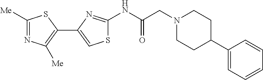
C1([Me])=NC([Me])=C(C2=CSC(NC(CN3CCC(C4=CC=CC=C4)CC3)=O)=N2)S1
